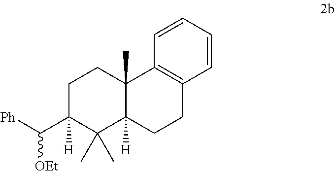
C1C(C([Ph])[OEt])([H])C(C)(C)C2([H])C(C)(C1)C1=C(CC2)C=CC=C1
